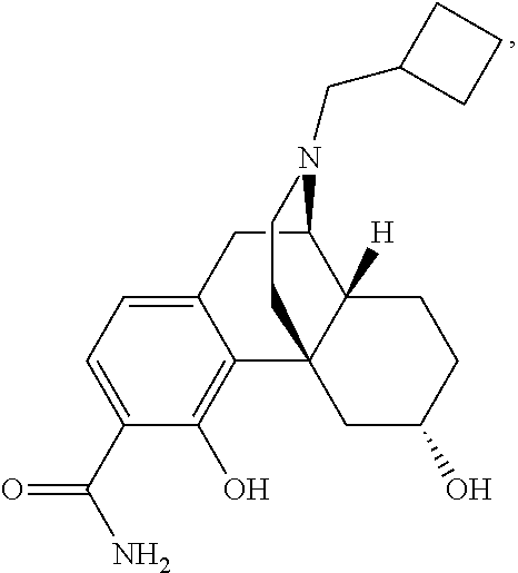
C1(C(N)=O)=CC=C2C(=C1O)C13C([H])(C(C2)N(CC2CCC2)CC1)CCC(O)C3
